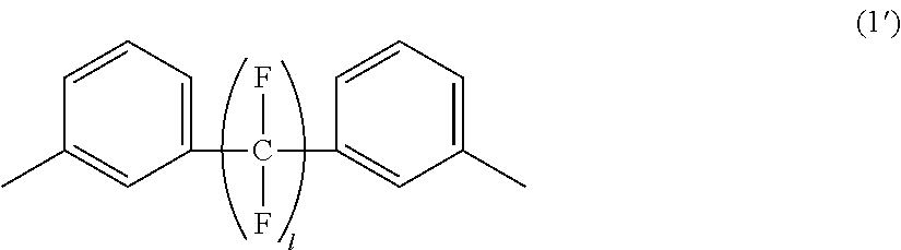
C1(C(C2=CC(C)=CC=C2)(F)F)=CC=CC(C)=C1
